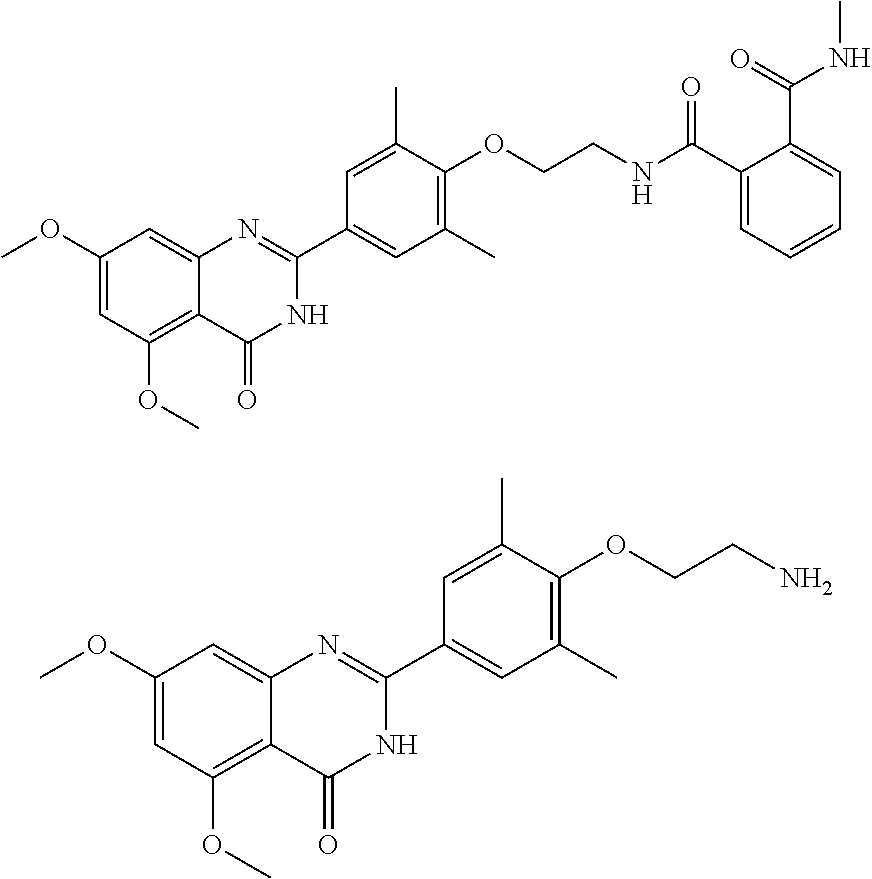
C1(OC)=CC(OC)=C2C(=C1)N=C(C1=CC(C)=C(OCCNC(C3=CC=CC=C3C(NC)=O)=O)C(C)=C1)NC2=O.C1(OC)=CC(OC)=C2C(=C1)N=C(C1=CC(C)=C(OCCN)C(C)=C1)NC2=O
